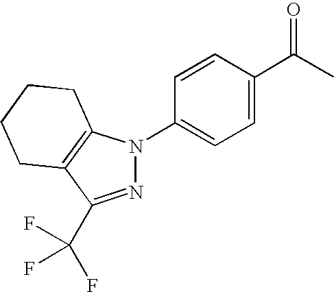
C1=CC(C(=O)C)=CC=C1N1N=C(C(F)(F)F)C2=C1CCCC2
